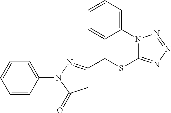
C1=CC(N2C(=O)CC(CSC3=NN=NN3C3=CC=CC=C3)=N2)=CC=C1
